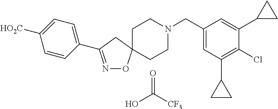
O=C(O)[CF3].C1=CC(C2=NOC3(C2)CCN(CC2=CC(C4CC4)=C(Cl)C(C4CC4)=C2)CC3)=CC=C1[HO2C]
